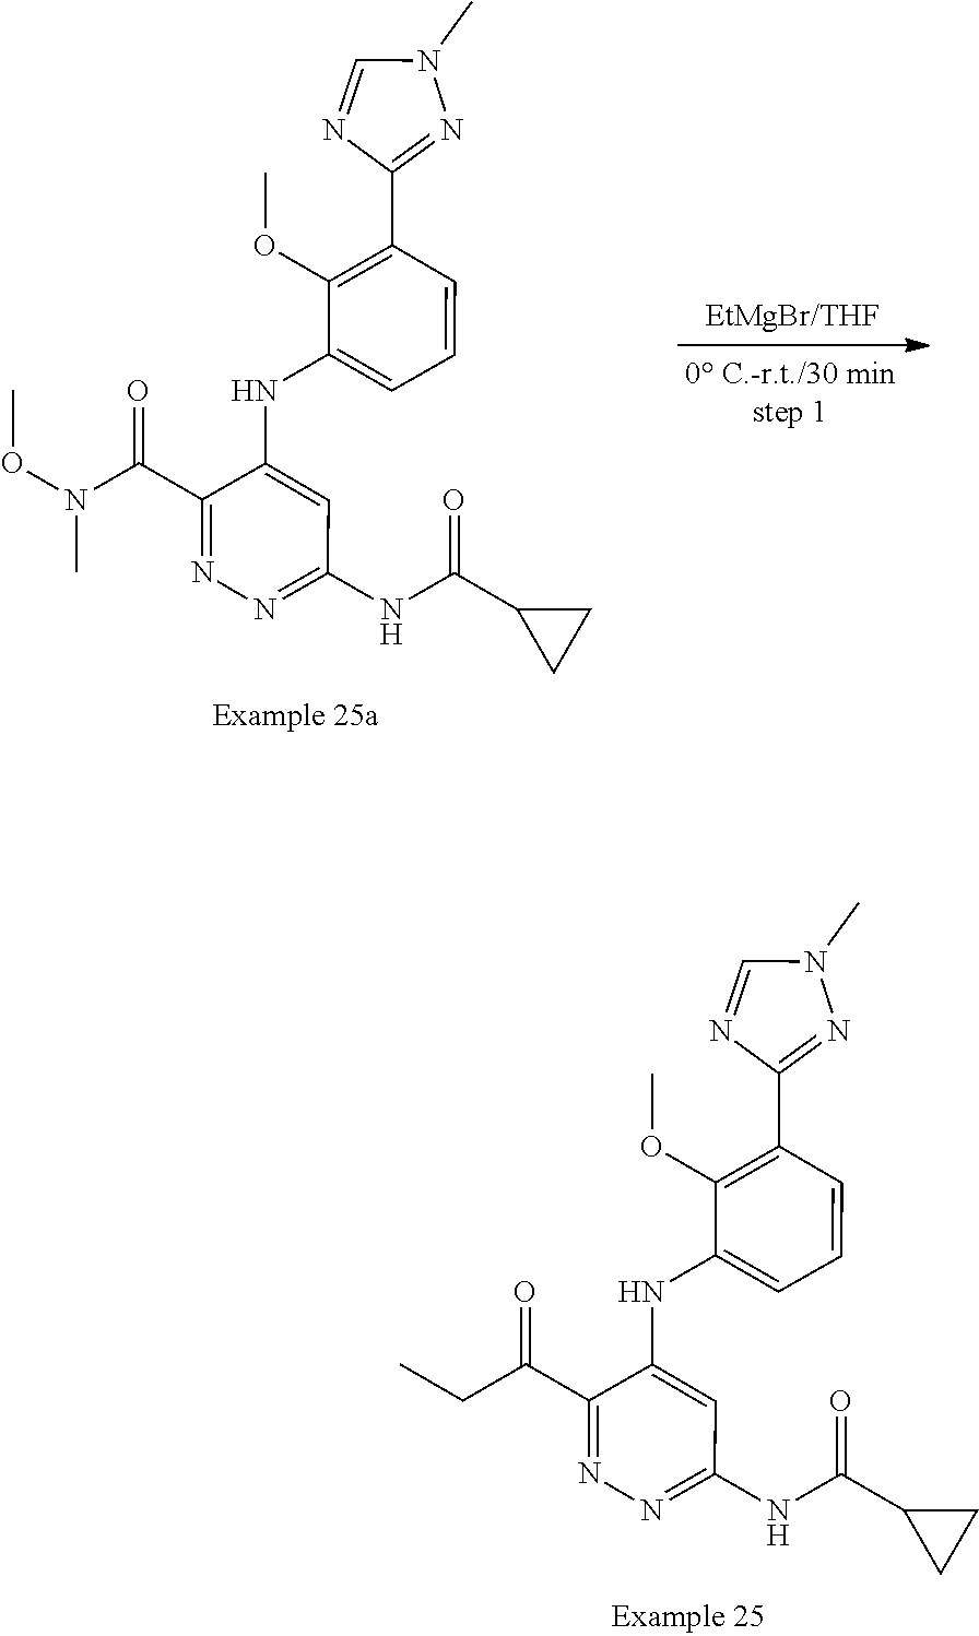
CN(C(C1=NN=C(NC(C2CC2)=O)C=C1NC1=CC=CC(C2=NN(C)C=N2)=C1OC)=O)OC.C(C(C1=NN=C(NC(C2CC2)=O)C=C1NC1=CC=CC(C2=NN(C)C=N2)=C1OC)=O)C
